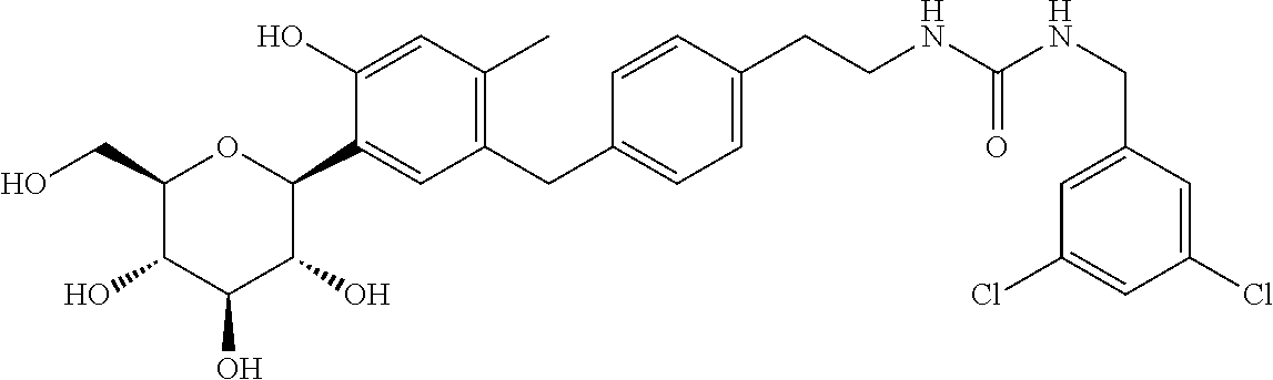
C1(CO)C(O)C(O)C(O)C(C2=CC(CC3=CC=C(CCNC(NCC4=CC(Cl)=CC(Cl)=C4)=O)C=C3)=C(C)C=C2O)O1
